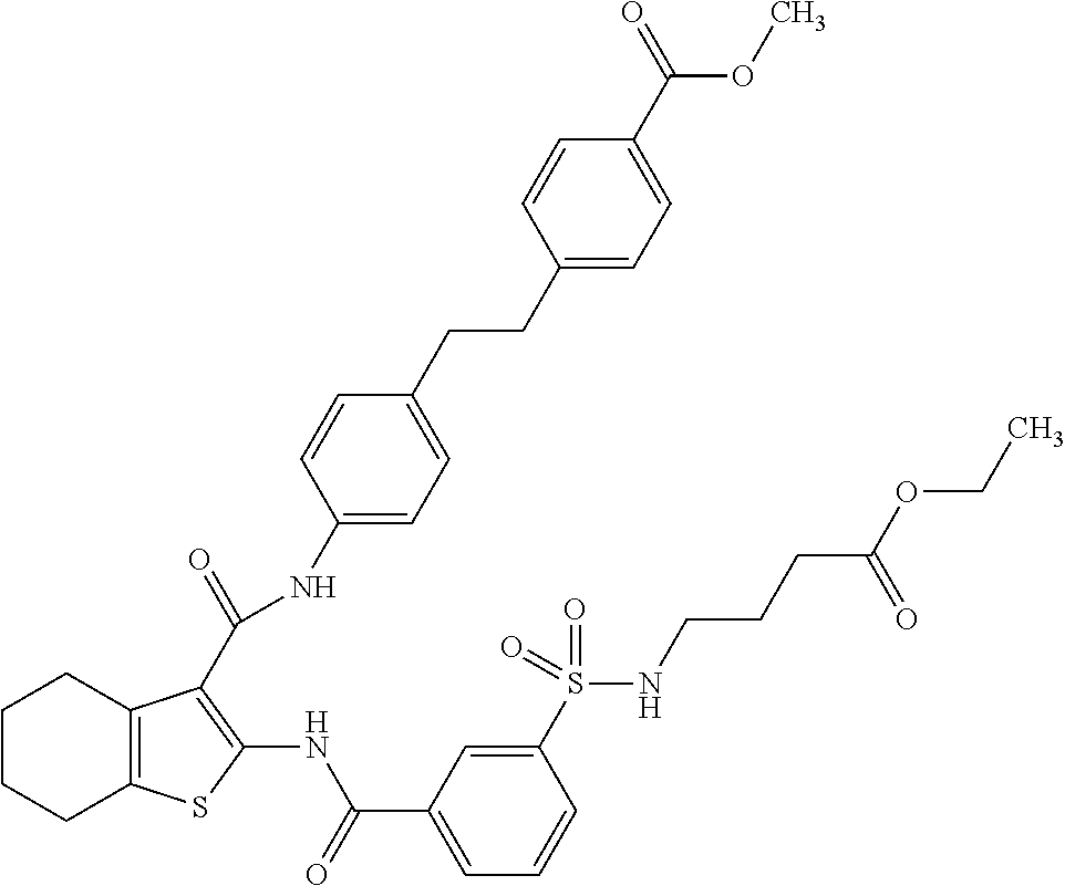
C1CCC2=C(C1)C(C(=O)NC1=CC=C(CCC3=CC=C(C(=O)OC)C=C3)C=C1)=C(NC(C1=CC=CC(S(=O)(=O)NCCCC(OCC)=O)=C1)=O)S2
